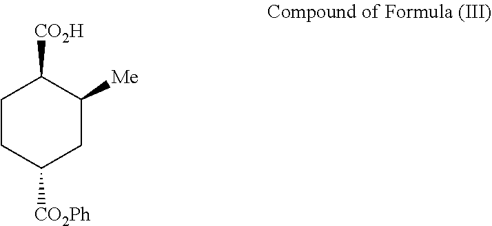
C1CC([CO2Ph])CC([Me])C1[CO2H]
